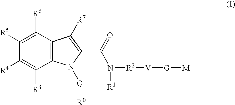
C12=C(C([R6])=C([R5])C([R4])=C1[R3])C([R7])=C(C(=O)N([R1])[R2][V][G][M])N2[Q][R0]
